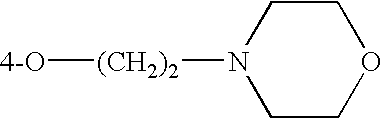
C1CN([(CH2)2][4-O])CCO1
